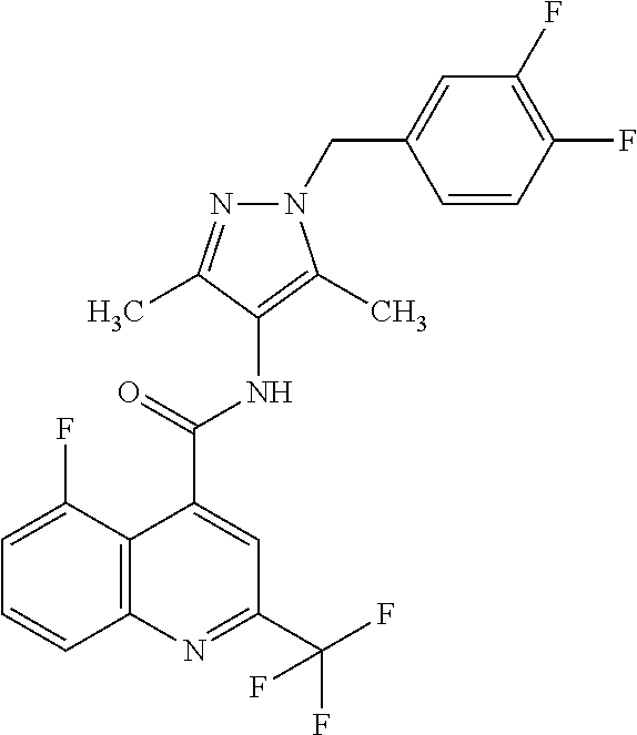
C12=C(N=C(C(F)(F)F)C=C1C(NC1=C(C)N(CC3=CC(F)=C(F)C=C3)N=C1C)=O)C=CC=C2F
